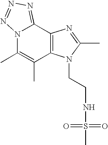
N12C(C)=C(C)C3=C(C1=NN=N2)N=C(C)N3CCNS(C)(=O)=O
